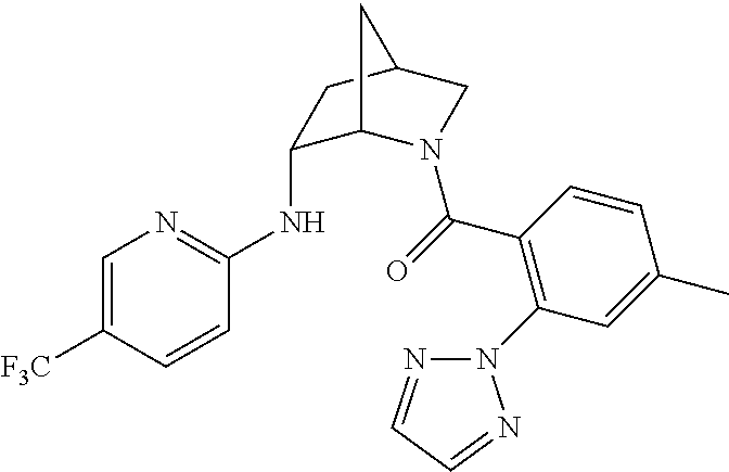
C1(NC2=NC=C([F3C])C=C2)C2N(C(=O)C3=C(N4N=CC=N4)C=C(C)C=C3)CC(C1)C2
